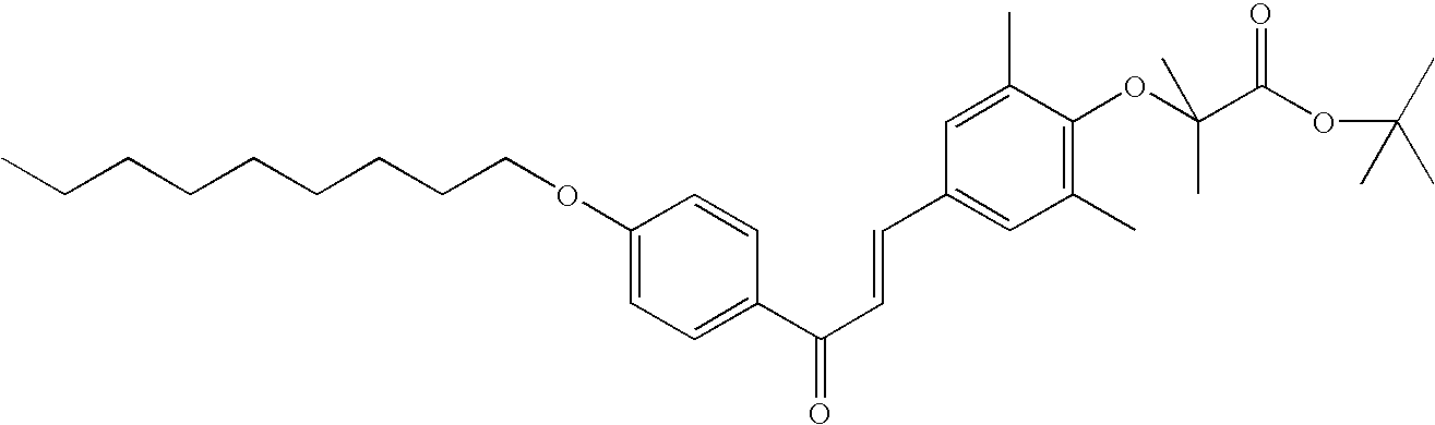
CCCCCCCCCOC1=CC=C(C(C=CC2=CC(C)=C(OC(C(OC(C)(C)C)=O)(C)C)C(C)=C2)=O)C=C1
